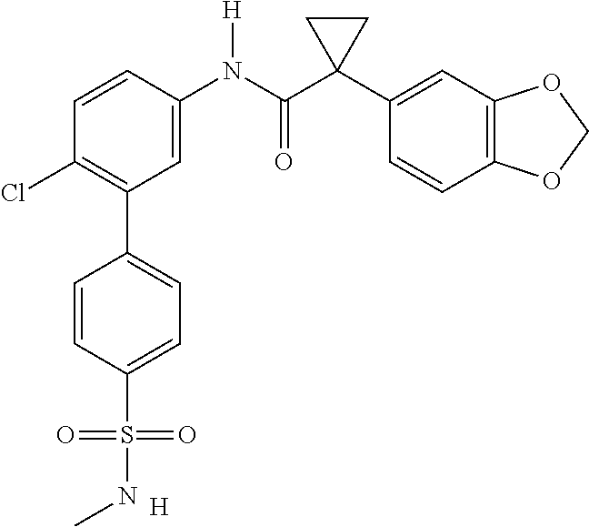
C1=C(N(C(C2(C3=CC4=C(C=C3)OCO4)CC2)=O)[H])C=CC(Cl)=C1C1=CC=C(S(=O)(=O)NC)C=C1.[H]
